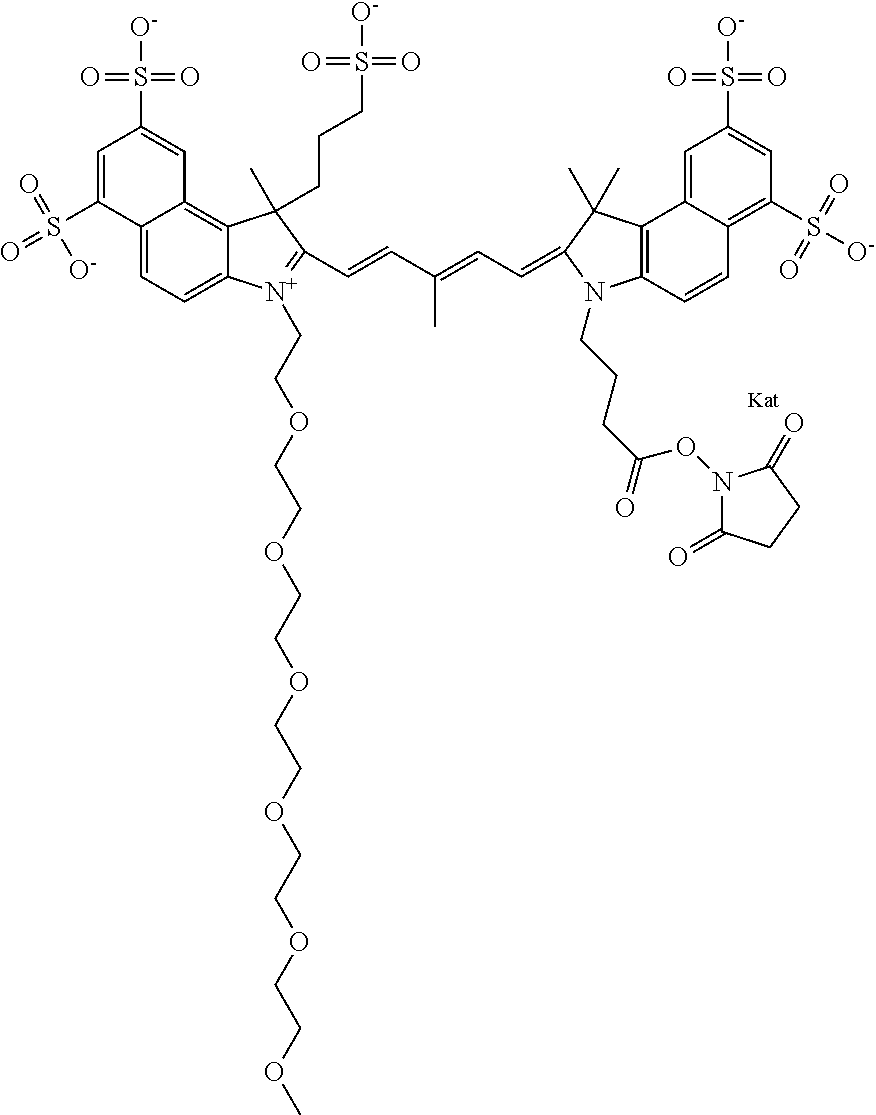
C12=CC=C3C(=C1C=C(S(=O)(=O)[O-])C=C2S(=O)([O-])=O)C(CCCS(=O)(=O)[O-])(C)C(C=CC(=CC=C1N(CCCC(=O)ON2C(=O)CCC2=O)C2=C(C4=CC(S(=O)(=O)[O-])=CC(S(=O)(=O)[O-])=C4C=C2)C1(C)C)C)=[N+]3CCOCCOCCOCCOCCOCCOC
